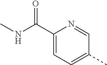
C1(C(NC)=O)=CC=C(C)C=N1
